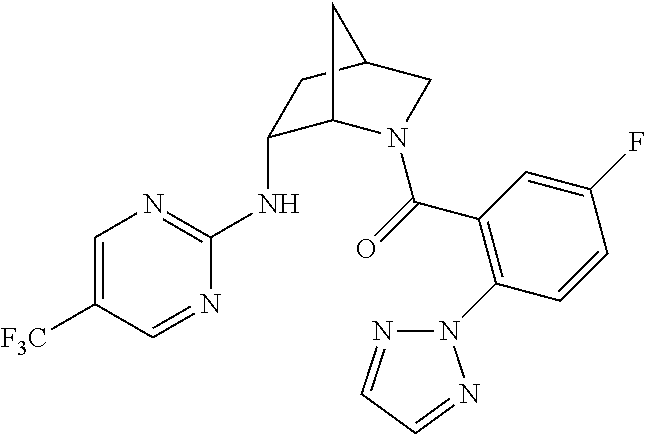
N(C1C2N(C(=O)C3=C(N4N=CC=N4)C=CC(F)=C3)CC(C1)C2)C1=NC=C([F3C])C=N1
